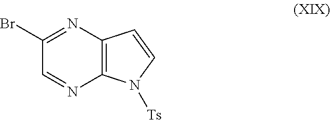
C12=C(N=C(Br)C=N1)C=CN2[Ts]
